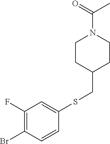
C1(F)=C(Br)C=CC(SCC2CCN(C(=O)C)CC2)=C1
